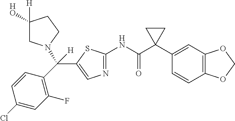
N1=C(NC(C2(C3=CC4=C(C=C3)OCO4)CC2)=O)SC(C(C2=C(F)C=C(Cl)C=C2)([H])N2CC([HO])([H])CC2)=C1
